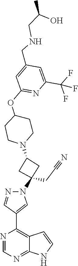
C1(C2=C3C(=NC=N2)NC=C3)=CN(C2(CC#N)CC(N3CCC(OC4=NC(C(F)(F)F)=CC(CNCC(C)O)=C4)CC3)C2)N=C1
